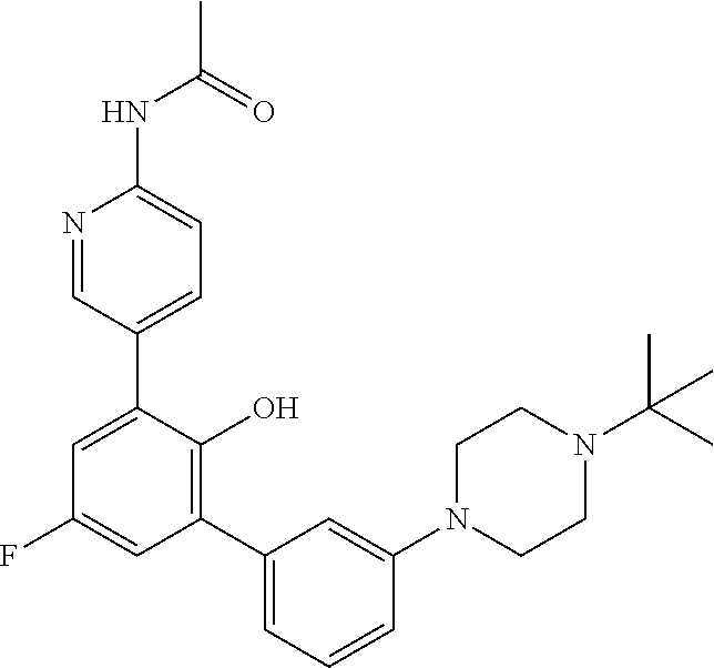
C1(F)=CC(C2=CC=CC(N3CCN(C(C)(C)C)CC3)=C2)=C(O)C(C2=CC=C(NC(=O)C)N=C2)=C1
